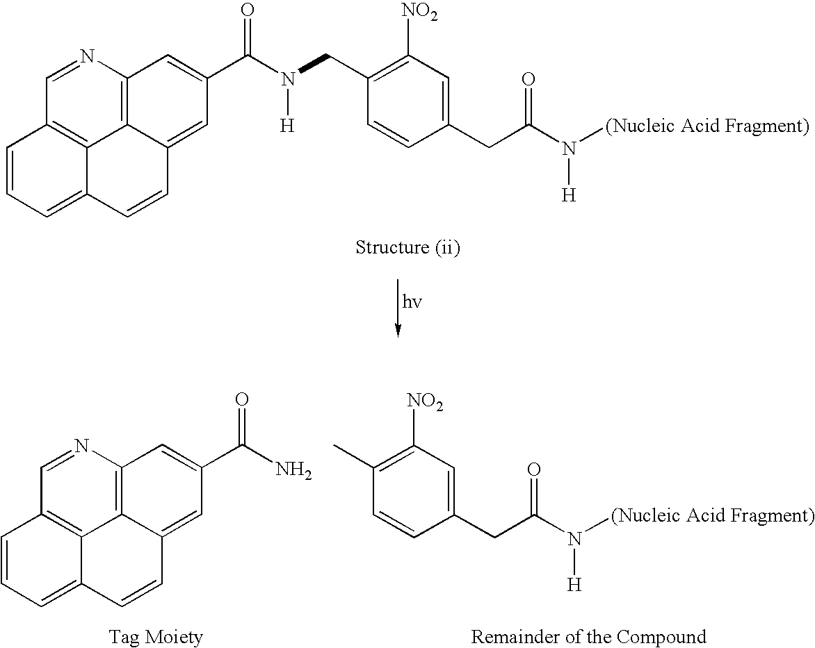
N1=CC2=C3C4=C1C=C(C(N)=O)C=C4C=CC3=CC=C2.CC1=C([NO2])C=C(CC(N([H])[(Nucleic Acid Fragment)])=O)C=C1.N1=CC2=C3C4=C1C=C(C(N(CC1=C([NO2])C=C(CC(N([H])[(Nucleic Acid Fragment)])=O)C=C1)[H])=O)C=C4C=CC3=CC=C2
